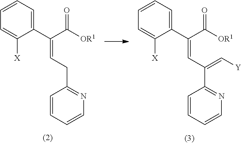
[OR1]C(C(=CCC1=NC=CC=C1)C1=CC=CC=C1[X])=O.[OR1]C(C(=CC(=C[Y])C1=NC=CC=C1)C1=CC=CC=C1[X])=O
